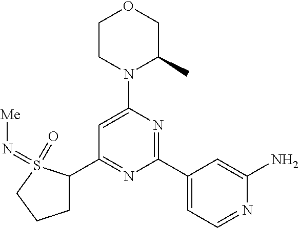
C1(C2=NC(C3=CC=NC(N)=C3)=NC(N3C(C)COCC3)=C2)CCCS1(=O)=N[Me]
